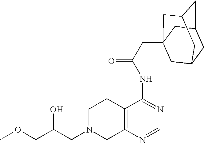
C1N(CC(O)COC)CC2=C(C1)C(NC(=O)CC13CC4CC(CC(C1)C4)C3)=NC=N2
